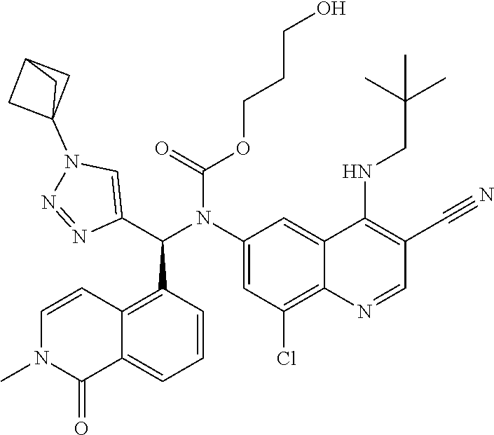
O(CCCO)C(=O)N(C1=CC(Cl)=C2C(=C1)C(NCC(C)(C)C)=C(C#N)C=N2)C(C1=CN(C23CC(C2)C3)N=N1)C1=C2C(=CC=C1)C(=O)N(C)C=C2
